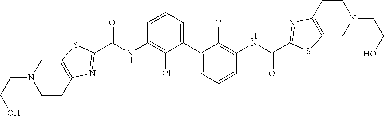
C1=CC=C(C2=CC=CC(NC(C3=NC4=C(S3)CN(CCO)CC4)=O)=C2Cl)C(Cl)=C1NC(C1=NC2=C(S1)CN(CCO)CC2)=O
